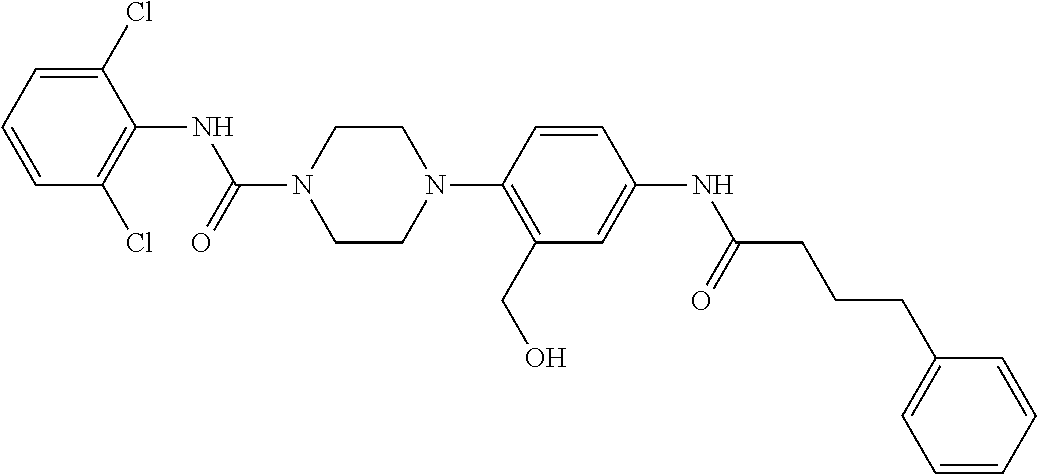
C(N1CCN(C2=C(CO)C=C(NC(CCCC3=CC=CC=C3)=O)C=C2)CC1)(=O)NC1=C(Cl)C=CC=C1Cl
